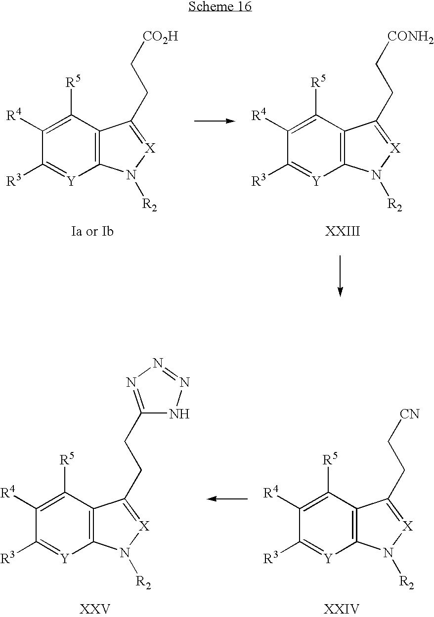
C1([R4])=C([R5])C2=C([Y]=C1[R3])N([R2])[X]=C2CC[CO2H].C1([R4])=C([R5])C2=C([Y]=C1[R3])N([R2])[X]=C2CC[CONH2].C1([R4])=C([R5])C2=C([Y]=C1[R3])N([R2])[X]=C2CCC1=NN=NN1.C1([R4])=C([R5])C2=C([Y]=C1[R3])N([R2])[X]=C2CC[CN]
